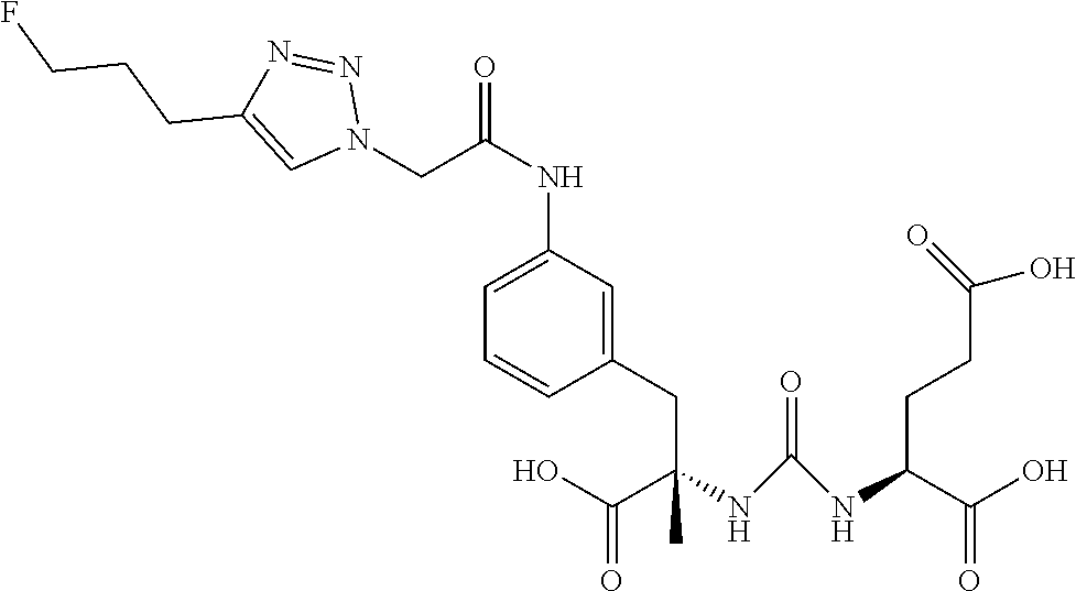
C1=C(NC(=O)CN2N=NC(CCCF)=C2)C=C(CC(NC(NC(CCC(O)=O)C(O)=O)=O)(C(O)=O)C)C=C1
